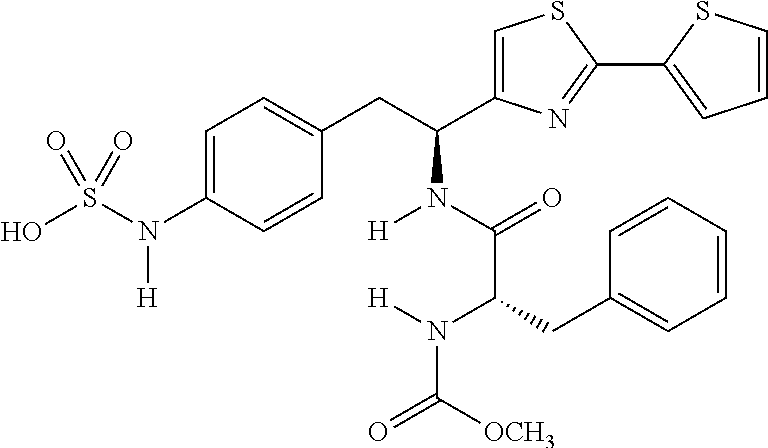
C1=C(N(S(O)(=O)=O)[H])C=CC(CC(N(C(=O)C(CC2=CC=CC=C2)N([H])C([OCH3])=O)[H])C2=CSC(C3=CC=CS3)=N2)=C1
